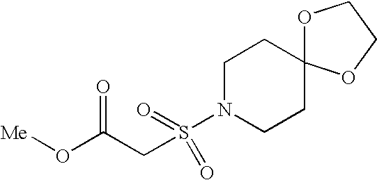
C1N(S(CC(O[Me])=O)(=O)=O)CCC2(C1)OCCO2
